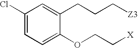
C1(Cl)=CC=C(OCC[X])C(CCC[Z3])=C1
